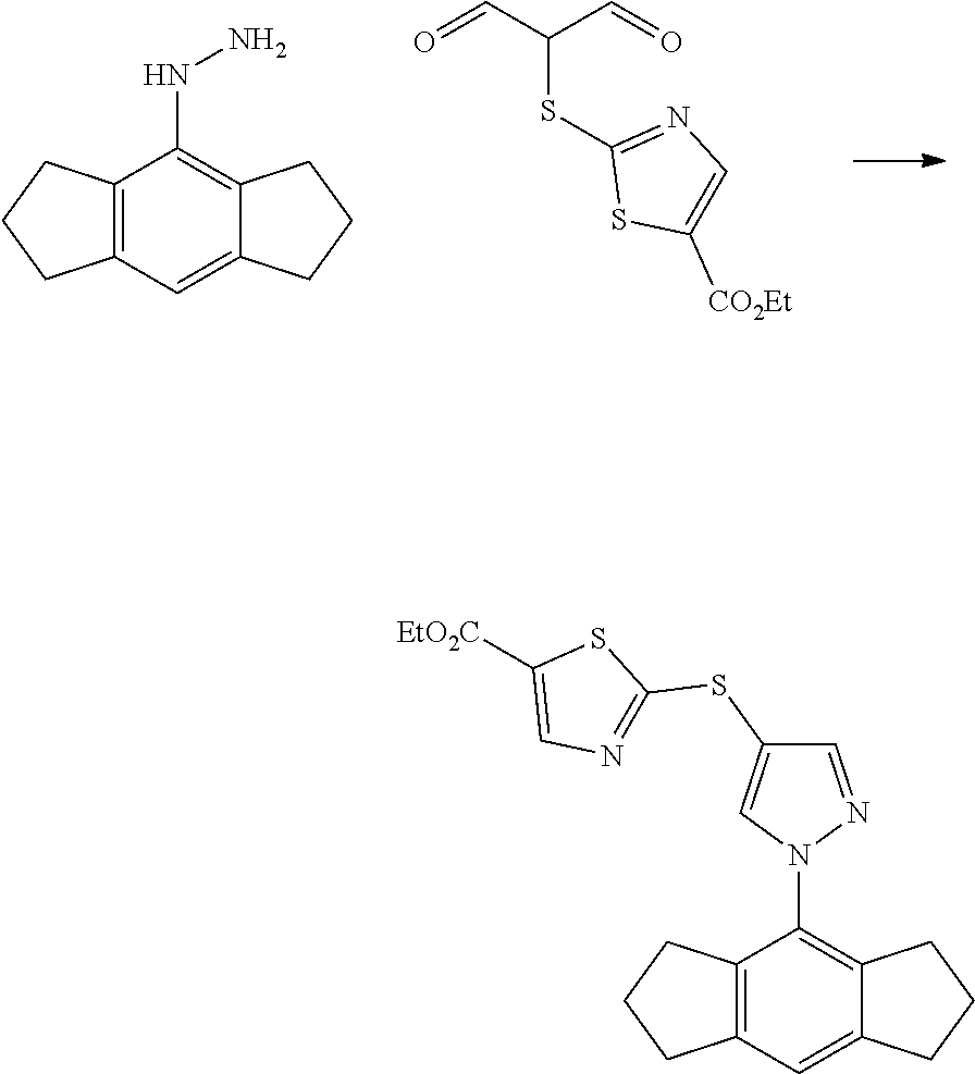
C(=O)C(C=O)SC1=NC=C([CO2Et])S1.N(N)C1=C2CCCC2=CC2=C1CCC2.C1=C(SC2=NC=C([EtO2C])S2)C=NN1C1=C2CCCC2=CC2=C1CCC2
